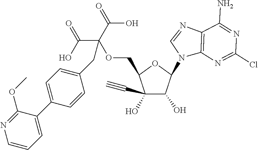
C1(C#C)(O)C(O)C(N2C3=C(N=C2)C(N)=NC(Cl)=N3)OC1COC(C(O)=O)(C(O)=O)CC1=CC=C(C2=CC=CN=C2OC)C=C1
